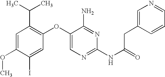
C1=C(OC)C(I)=CC(OC2=CN=C(NC(=O)CC3=CN=CC=C3)N=C2N)=C1C(C)C
